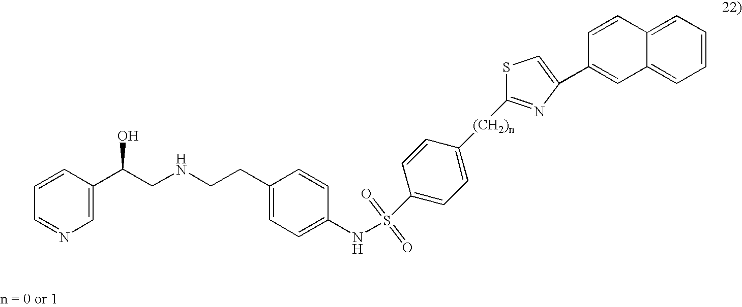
C1=CC(C(CNCCC2=CC=C(NS(C3=CC=C([(CH2)n]C4=NC(C5=CC6=CC=CC=C6C=C5)=CS4)C=C3)(=O)=O)C=C2)O)=CN=C1
